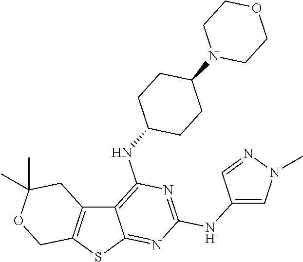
C12=C(SC3=NC(NC4=CN(C)N=C4)=NC(NC4CCC(N5CCOCC5)CC4)=C13)COC(C)(C)C2
